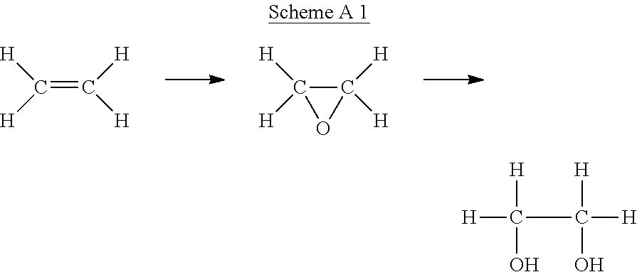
C(=C([H])[H])([H])[H].C1([H])([H])C([H])([H])O1.C(C(O)([H])[H])(O)([H])[H]
